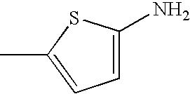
C1(N)=CC=C(C)S1
